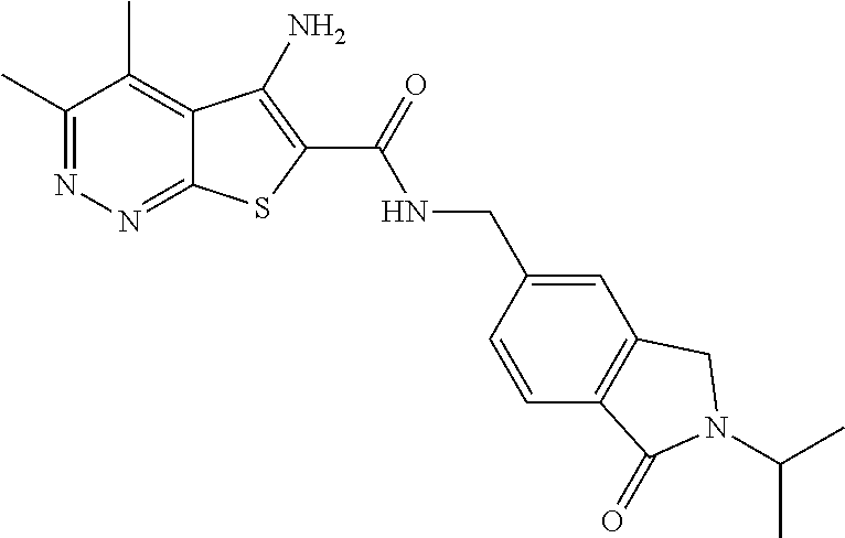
C1(C)=NN=C2C(=C1C)C(N)=C(C(=O)NCC1=CC3=C(C=C1)C(=O)N(C(C)C)C3)S2
